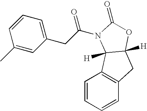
C1(C)=CC(CC(=O)N2C3([H])C4=C(C=CC=C4)CC3([H])OC2=O)=CC=C1
